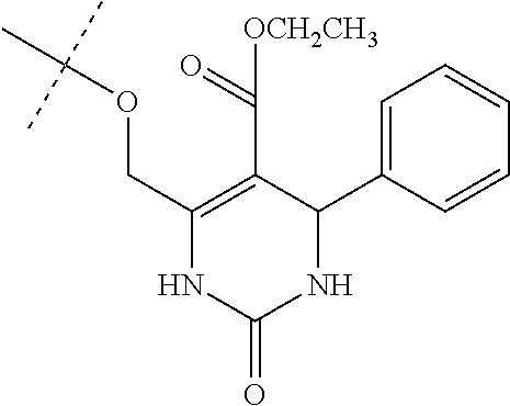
C1(COC(C)(C)C)=C(C(=O)[OCH2CH3])C(C2=CC=CC=C2)NC(=O)N1
